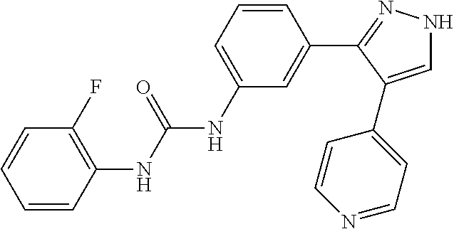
C1=CC(NC(NC2=CC=CC(C3=NNC=C3C3=CC=NC=C3)=C2)=O)=C(F)C=C1
